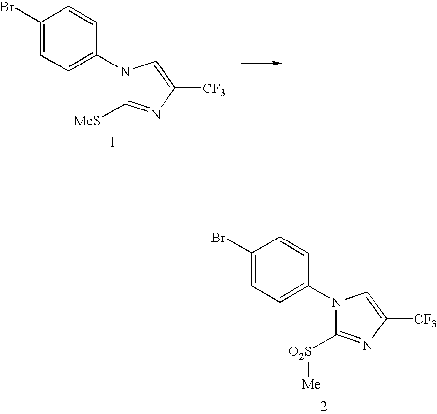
C1(Br)=CC=C(N2C([MeS])=NC([CF3])=C2)C=C1.C1(Br)=CC=C(N2C([O2S][Me])=NC([CF3])=C2)C=C1
